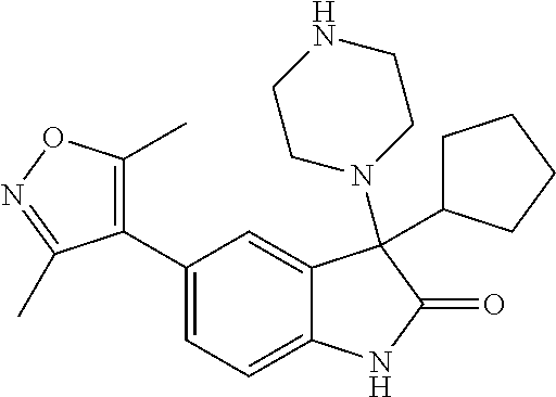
C1(C2=CC=C3C(=C2)C(N2CCNCC2)(C2CCCC2)C(=O)N3)=C(C)ON=C1C
